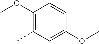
C1(OC)=C(C)C=C(OC)C=C1
